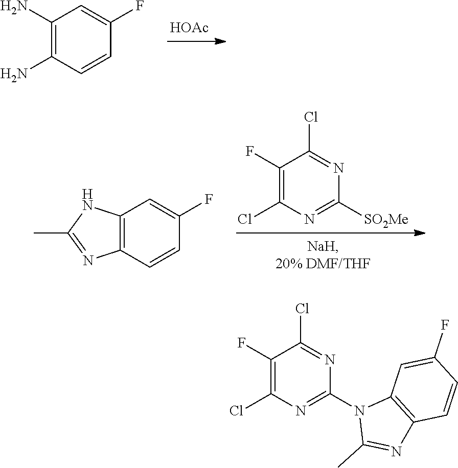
C1(N)=C(N)C=CC(F)=C1.[HOAc].C1(F)=C(Cl)N=C([SO2Me])N=C1Cl.C12=C(C=CC(F)=C1)N=C(C)N2.C1(F)=C(Cl)N=C(N2C(C)=NC3=C2C=C(F)C=C3)N=C1Cl
